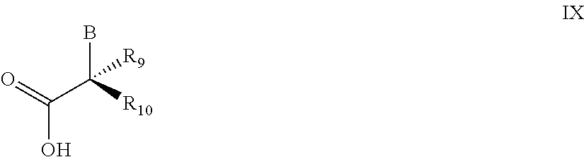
C(O)(=O)C([R10])(B)[R9]
